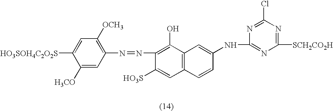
C1=C([HO3SOH4C2O2S])C([H3CO])=CC(N=NC2=C(O)C3=C(C=C2[HO3S])C=CC(NC2=NC([SCH2CO2H])=NC(Cl)=N2)=C3)=C1[OCH3]
